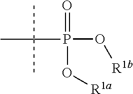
CC(P(=O)(O[R1a])O[R1b])(C)C
